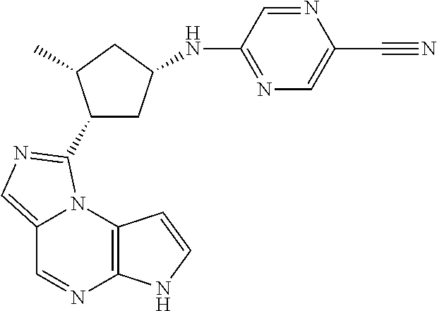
C12=CN=C(C3CC(NC4=NC=C(C#N)N=C4)CC3C)N1C1=C(N=C2)NC=C1
